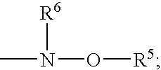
CN(O[R5])[R6]
